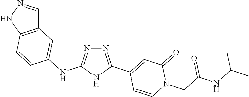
N1=C(C2=CC(=O)N(CC(NC(C)C)=O)C=C2)NC(NC2=CC3=C(NN=C3)C=C2)=N1
